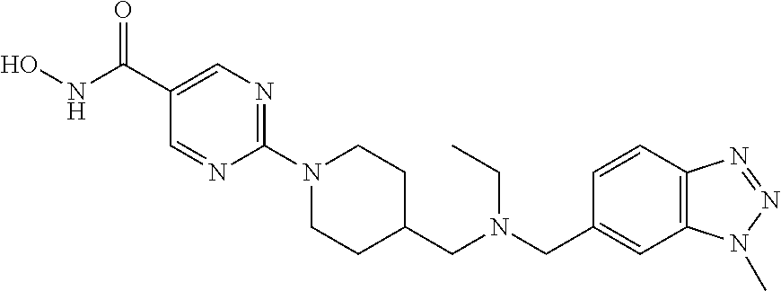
ONC(C1=CN=C(N2CCC(CN(CC3=CC4=C(C=C3)N=NN4C)CC)CC2)N=C1)=O
